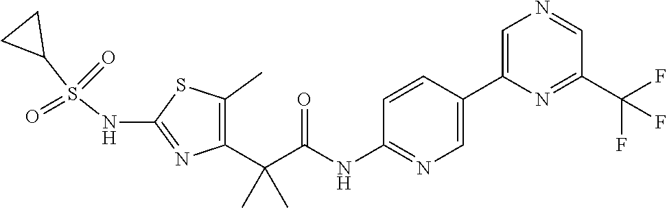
C1(C)=C(C(C(NC2=NC=C(C3=CN=CC(C(F)(F)F)=N3)C=C2)=O)(C)C)N=C(NS(C2CC2)(=O)=O)S1
